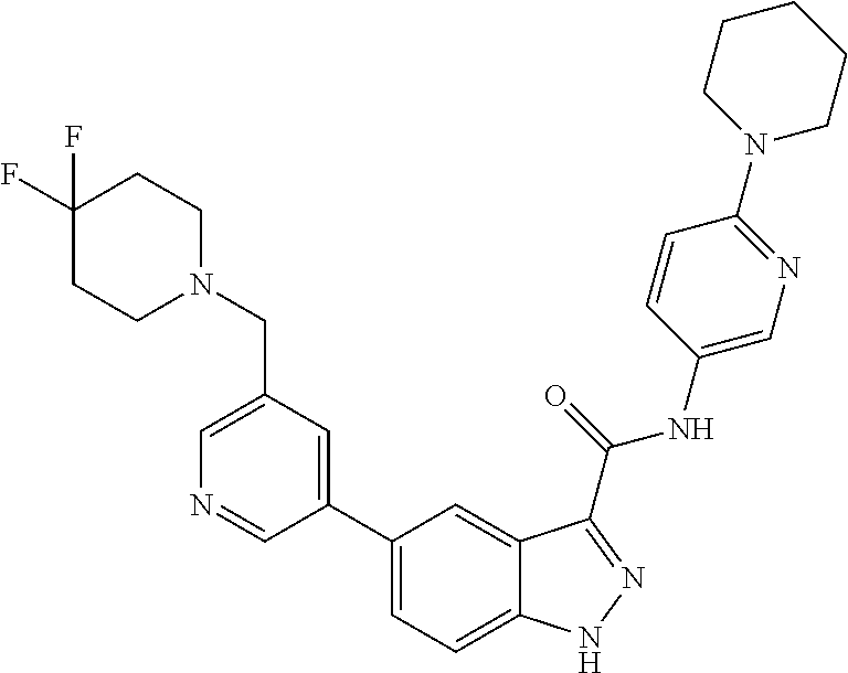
C1(CN2CCC(F)(F)CC2)=CN=CC(C2=CC=C3C(=C2)C(C(NC2=CN=C(N4CCCCC4)C=C2)=O)=NN3)=C1
